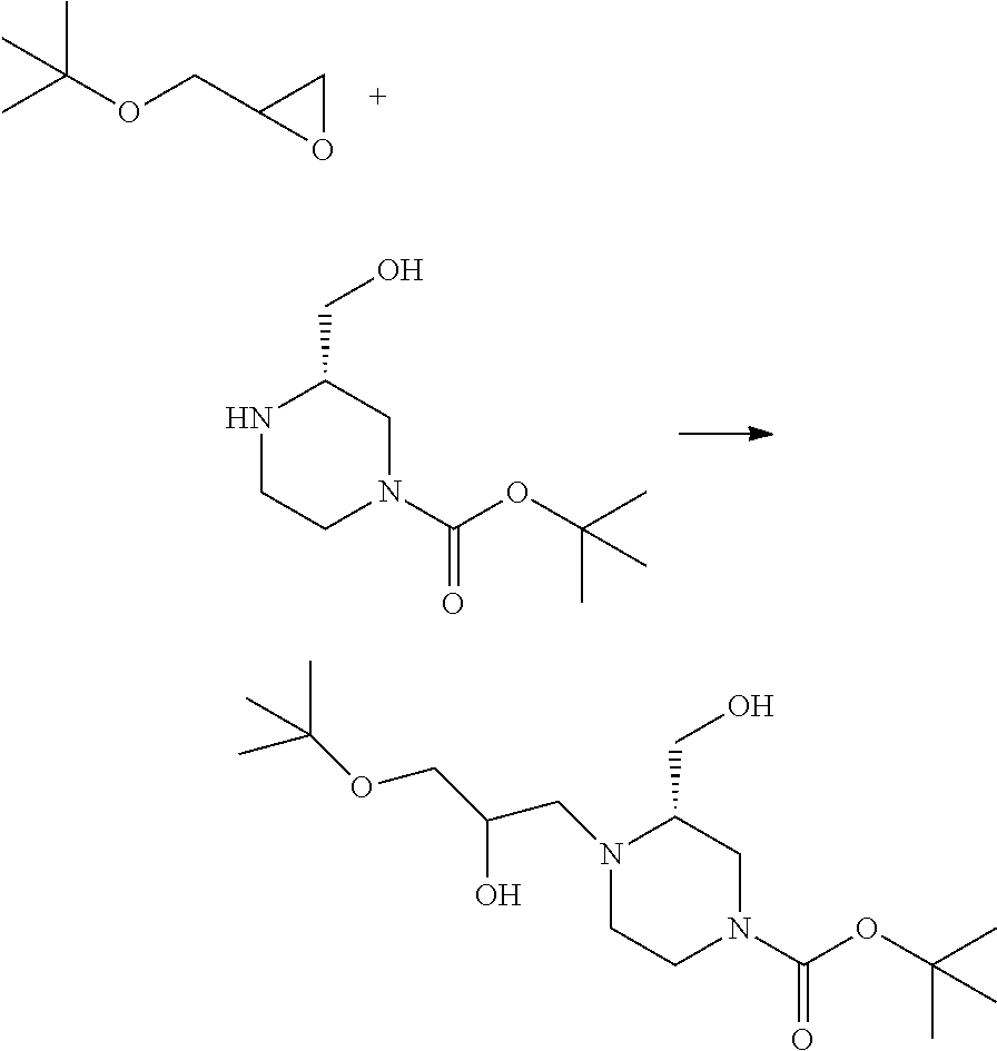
CC(OCC1OC1)(C)C.N1(C(OC(C)(C)C)=O)CC(CO)NCC1.N1(C(OC(C)(C)C)=O)CC(CO)N(CC(COC(C)(C)C)O)CC1
